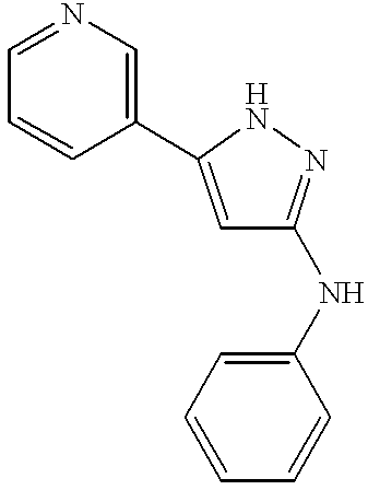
C1(C2=CC(NC3=CC=CC=C3)=NN2)=CN=CC=C1
